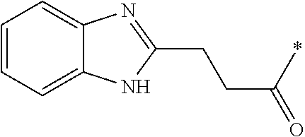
C1=CC=C2C(=C1)N=C(CCC(=O)*)N2
